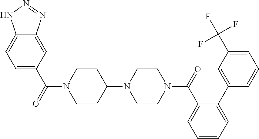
C12=CC=C(C(=O)N3CCC(N4CCN(C(=O)C5=CC=CC=C5C5=CC(C(F)(F)F)=CC=C5)CC4)CC3)C=C1N=NN2
